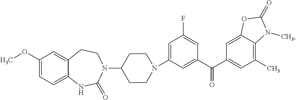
C1=C(N2CCC(N3C(=O)NC4=CC=C(OC)C=C4CC3)CC2)C=C(C(C2=CC(C)=C3C(=C2)OC(=O)N3C)=O)C=C1F
